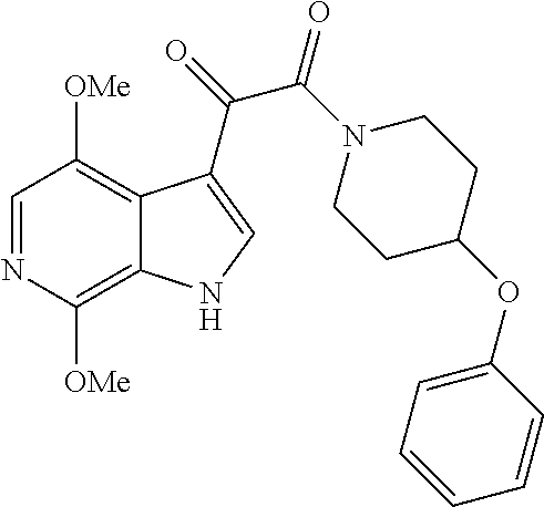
C1=NC([OMe])=C2C(=C1[OMe])C(C(C(=O)N1CCC(OC3=CC=CC=C3)CC1)=O)=CN2
